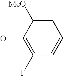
C1(O)=C(F)C=CC=C1[MeO]
